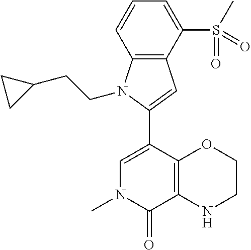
C1(C2=CN(C)C(=O)C3=C2OCCN3)=CC2=C(N1CCC1CC1)C=CC=C2S(C)(=O)=O
